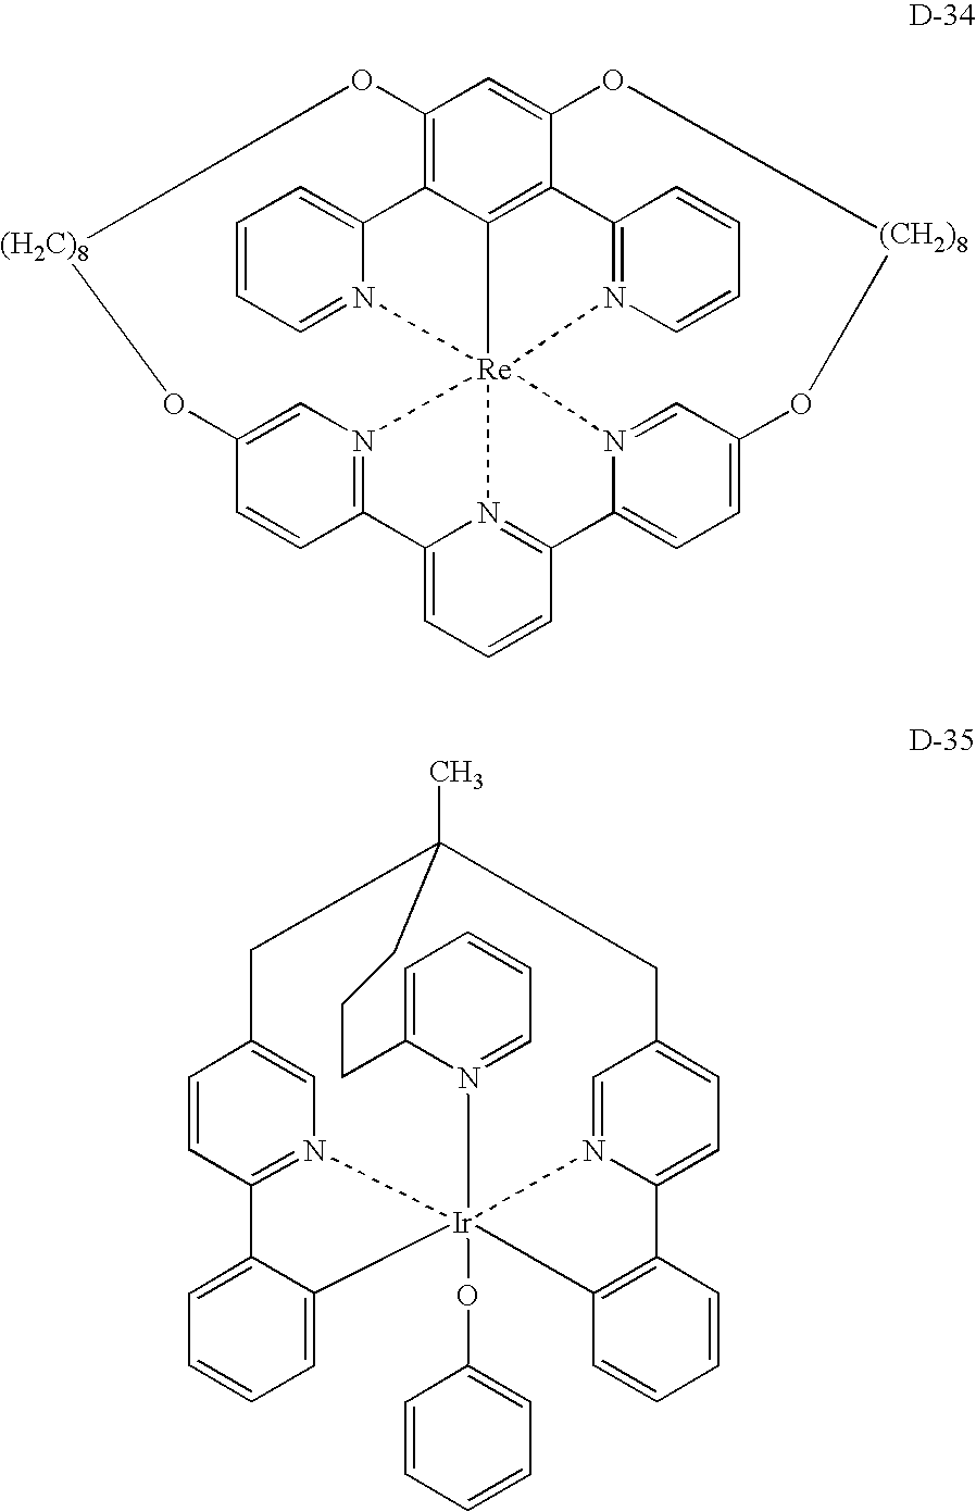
C1=C2N(=CC=C1)[Ir]134(OC5=CC=CC=C5)N5=C(C=CC(=C5)CC(C)(CC5=CC=C(N1=C5)C1=C3C=CC=C1)CCC2)C1=CC=CC=C14.C12=C3C4=C5C(=C1)O[(CH2)8]OC1=CC=C6C7=N8C(=CC=C7)C7=N(C=C(C=C7)O[(H2C)8]O2)[Re]48(N2=CC=CC=C32)(N2=C5C=CC=C2)N6=C1
